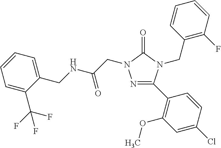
N1=C(C2=C(OC)C=C(Cl)C=C2)N(CC2=C(F)C=CC=C2)C(=O)N1CC(=O)NCC1=CC=CC=C1C(F)(F)F
